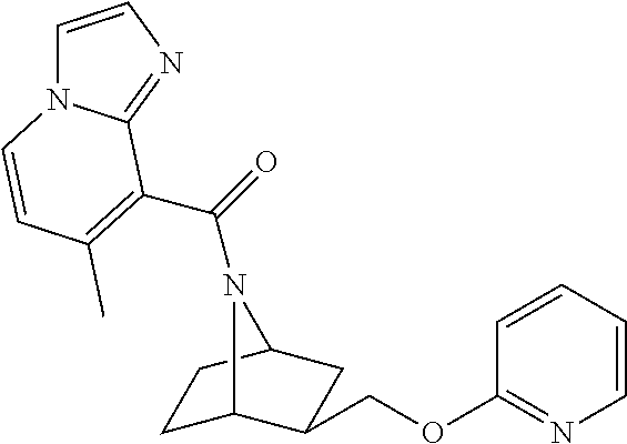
C1C2C(COC3=NC=CC=C3)CC(C1)N2C(=O)C1=C(C)C=CN2C=CN=C21
